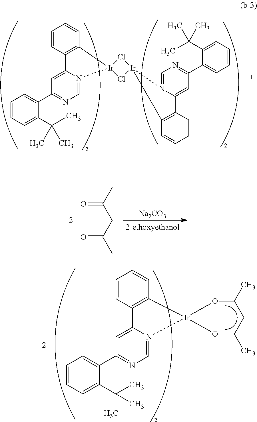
[Na2CO3].CC(CC(C)=O)=O.C1=CC2=C(C=C1)[Ir]1(N3=CN=C(C4=CC=CC=C4C(C)(C)C)C=C23)OC(C)CC(C)O1.C1=CC2=C(C=C1)[Ir]1(N3=CN=C(C4=CC=CC=C4C(C)(C)C)C=C23)Cl[Ir]2(C3=C(C=CC=C3)C3=CC(C4=CC=CC=C4C(C)(C)C)=NC=N32)Cl1
